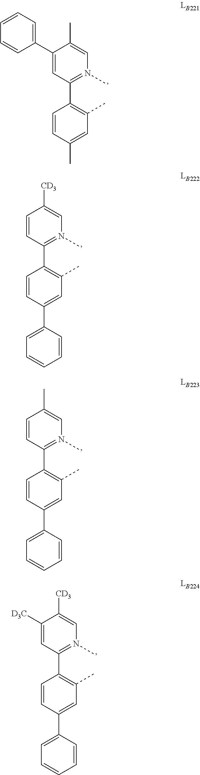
C1(C2=C(C)C=C(C3=CC=CC=C3)C=C2)=N(C)C=C([CD3])C=C1.C1(C2=C(C)C=C(C)C=C2)=N(C)C=C(C)C(C2=CC=CC=C2)=C1.C1(C2=C(C)C=C(C3=CC=CC=C3)C=C2)=N(C)C=C(C)C=C1.C1(C2=C(C)C=C(C3=CC=CC=C3)C=C2)=N(C)C=C([CD3])C([D3C])=C1
